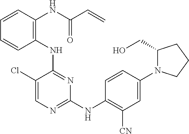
C1(NC2=C(NC(C=C)=O)C=CC=C2)=NC(NC2=C([CN])C=C(N3C(CO)CCC3)C=C2)=NC=C1Cl
